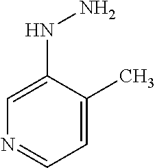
C1=C(NN)C(C)=CC=N1
